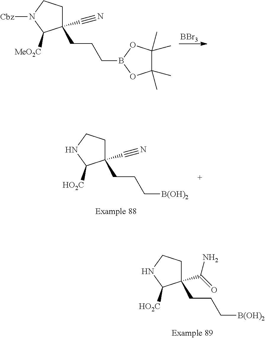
C1CNC([HO2C])C1(CCC[B(OH)2])C(=O)N.[BBr3].C1CN([Cbz])C([MeO2C])C1(CCCB1OC(C)(C)C(C)(C)O1)C#N.C1CNC([HO2C])C1(CCC[B(OH)2])C#N
